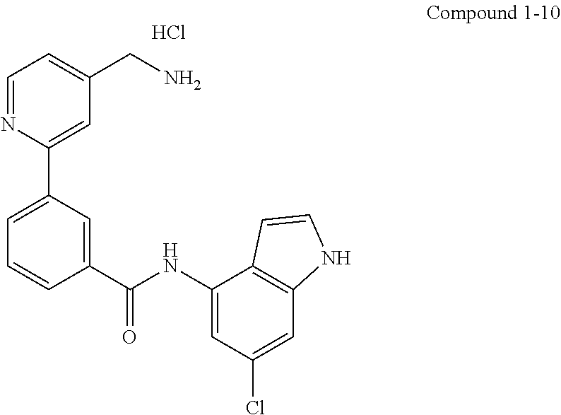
C1=NC(C2=CC=CC(C(NC3=CC(Cl)=CC4=C3C=CN4)=O)=C2)=CC(CN)=C1.Cl
